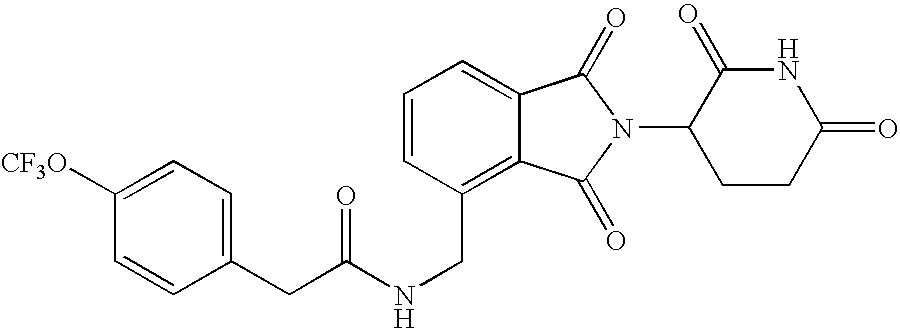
C(C1=C2C(=CC=C1)C(=O)N(C1CCC(=O)NC1=O)C2=O)NC(CC1=CC=C([CF3O])C=C1)=O
